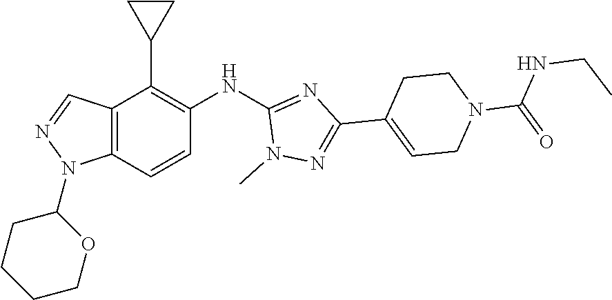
C1(NC2=NC(C3=CCN(C(NCC)=O)CC3)=NN2C)=C(C2CC2)C2=C(C=C1)N(C1CCCCO1)N=C2
